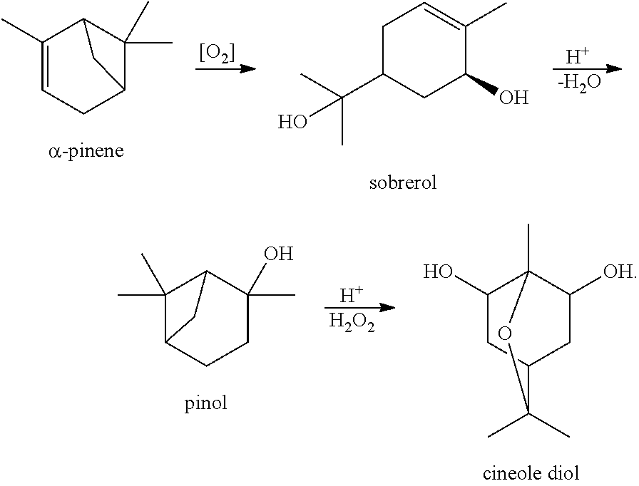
C1(C)=CCC2C(C)(C)C1C2.C1C(C(C)(C)O)CC(O)C(C)=C1.[H].[-H2O].[[O2]].[H].[H2O2].C1(C)(C)C2CCC(C)(O)C1C2.C1(O)CC2CC([OH])C1(C)OC2(C)C
